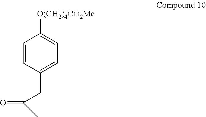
C1=CC(CC(=O)C)=CC=C1[O(CH2)4CO2Me]
